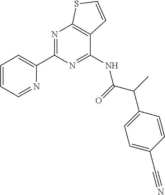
C1=CC=NC(C2=NC3=C(C(NC(C(C4=CC=C(C#N)C=C4)C)=O)=N2)C=CS3)=C1
